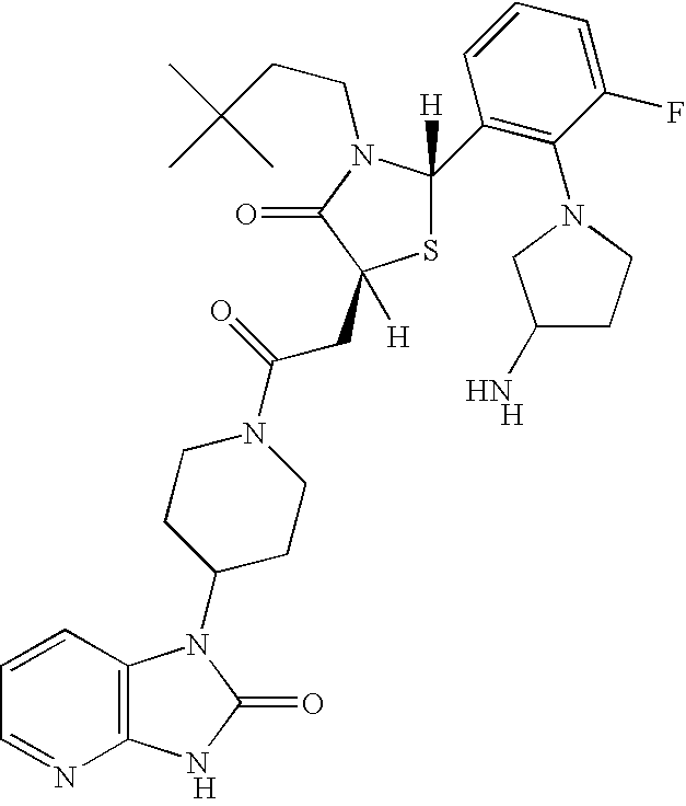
[H].C12=C(C=CC=N1)N(C1CCN(C(=O)CC3([H])SC(C4=C(N5CCC(N)C5)C(F)=CC=C4)([H])N(CCC(C)(C)C)C3=O)CC1)C(=O)N2.[H]
